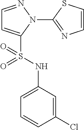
C1=NN(C2=NC=CS2)C(S(NC2=CC=CC(Cl)=C2)(=O)=O)=C1
